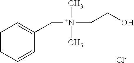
C1=CC=CC(C[N+](C)(CCO)C)=C1.[Cl-]
